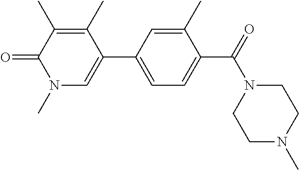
C1=C(C2=CN(C)C(=O)C(C)=C2C)C=C(C)C(C(=O)N2CCN(C)CC2)=C1
